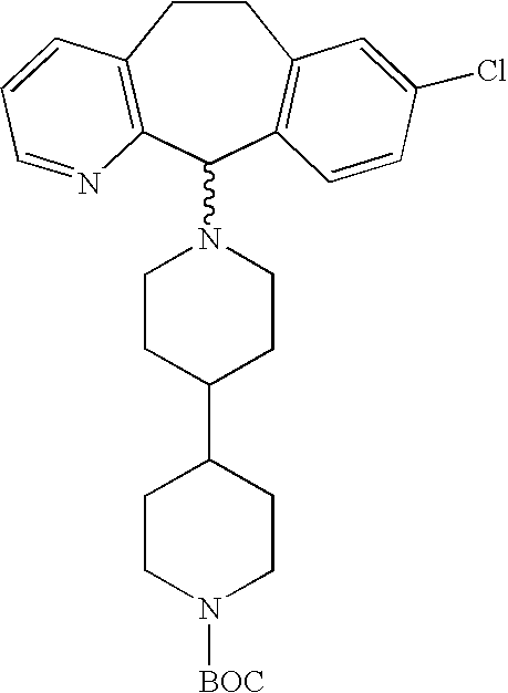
C1CC2=C(C(N3CCC(C4CCN([BOC])CC4)CC3)C3=C1C=C(Cl)C=C3)N=CC=C2
